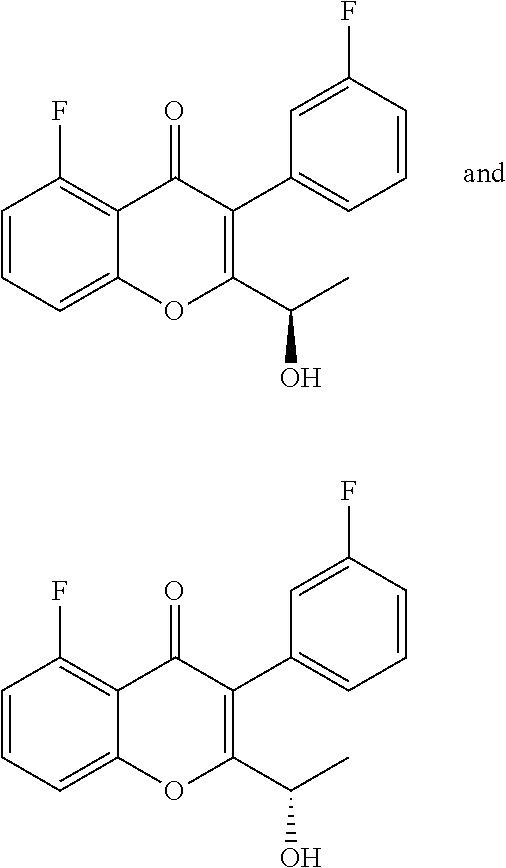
C1=CC=C2C(=C1F)C(=O)C(C1=CC=CC(F)=C1)=C(C(C)O)O2.C1=CC=C2C(=C1F)C(=O)C(C1=CC=CC(F)=C1)=C(C(C)O)O2
